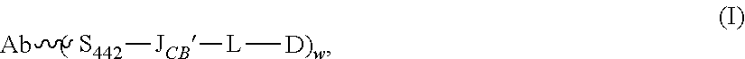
[Ab][S442][JCB][L][D)w]
